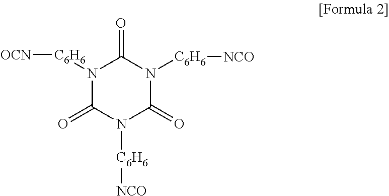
N1([C6H6][OCN])C(=O)N([C6H6][NCO])C(=O)N([C6H6][NCO])C1=O
